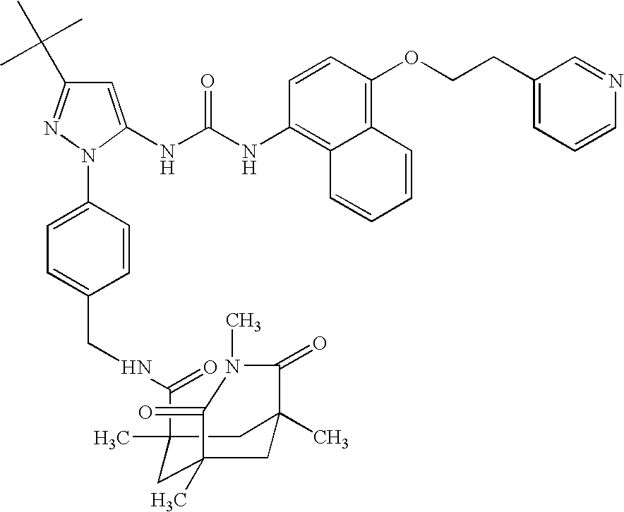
C1=C(NC(NC2=C3C(=C(OCCC4=CC=CN=C4)C=C2)C=CC=C3)=O)N(C2=CC=C(CNC(C3(C)CC4(C)CC(C)(C3)C(=O)N(C)C4=O)=O)C=C2)N=C1C(C)(C)C
